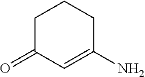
C1C(=O)C=C(N)CC1
